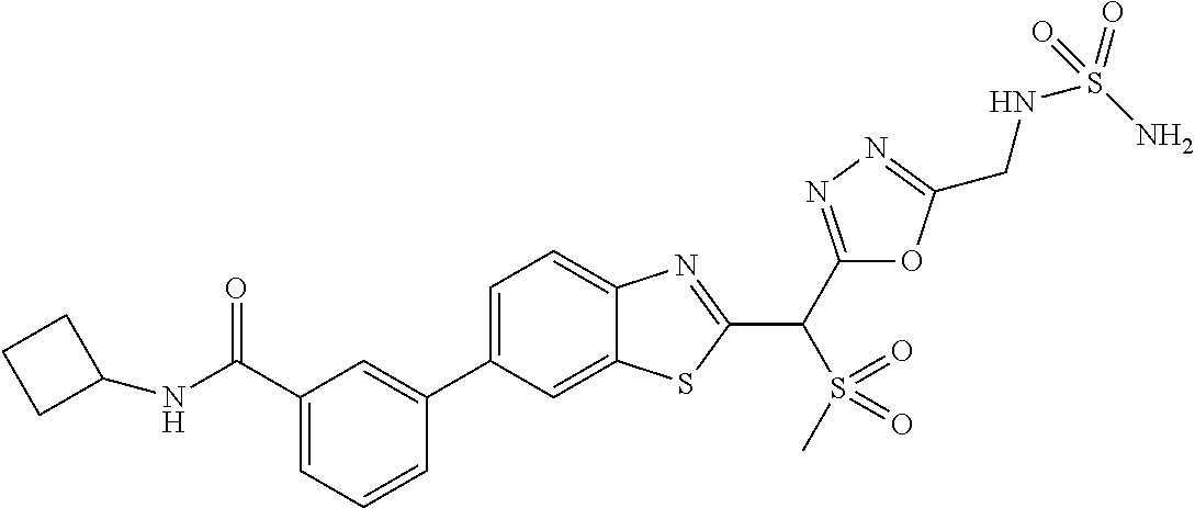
C1(C2=CC(C(NC3CCC3)=O)=CC=C2)=CC=C2C(=C1)SC(C(C1=NN=C(CNS(=O)(N)=O)O1)S(=O)(=O)C)=N2
